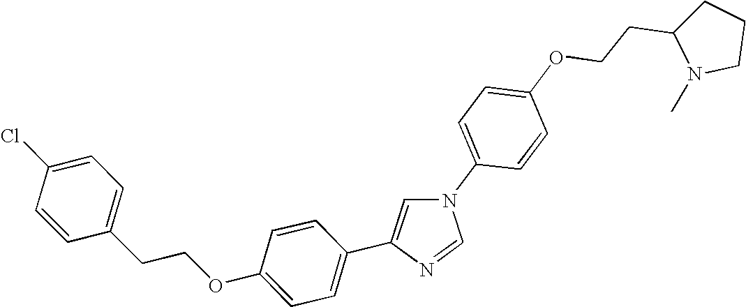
C1=C(OCCC2N(C)CCC2)C=CC(N2C=C(C3=CC=C(OCCC4=CC=C(Cl)C=C4)C=C3)N=C2)=C1
